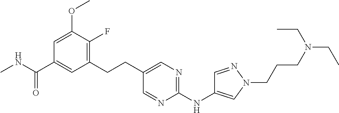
C1(CCC2=CN=C(NC3=CN(CCCN(CC)CC)N=C3)N=C2)=C(F)C(OC)=CC(C(NC)=O)=C1
